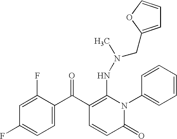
C1(F)=CC(F)=CC=C1C(C1=C(NN(C)CC2=CC=CO2)N(C2=CC=CC=C2)C(=O)C=C1)=O
